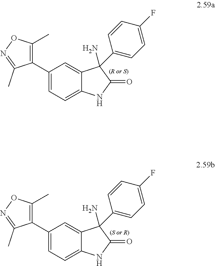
C1=C(C2=C(C)ON=C2C)C=C2C(=C1)NC(=O)C2(N)C1=CC=C(F)C=C1.C1=C(C2=C(C)ON=C2C)C=C2C(=C1)NC(=O)C2(N)C1=CC=C(F)C=C1
